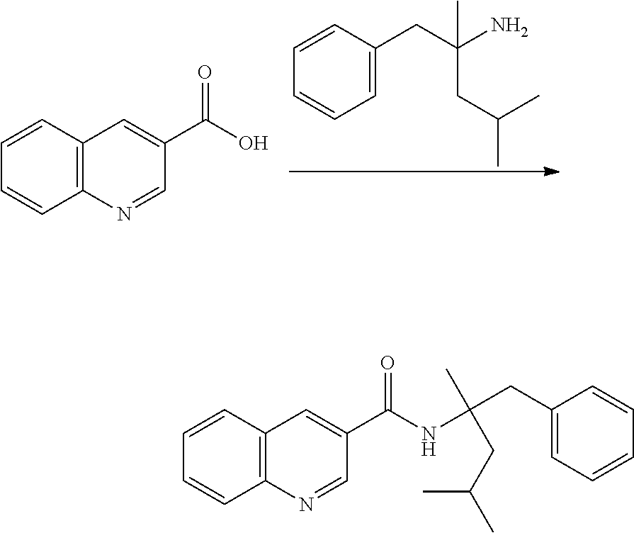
C1=CC(CC(N)(C)CC(C)C)=CC=C1.C1=CC2=C(C=C1)N=CC(C(O)=O)=C2.C1=CC2=C(C=C1)N=CC(C(NC(C)(CC(C)C)CC1=CC=CC=C1)=O)=C2
